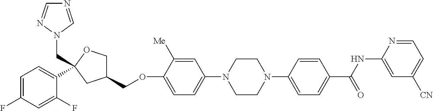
C1=C(F)C=C(F)C(C2(CN3N=CN=C3)OCC(COC3=CC=C(N4CCN(C5=CC=C(C(NC6=CC([CN])=CC=N6)=O)C=C5)CC4)C=C3[Me])C2)=C1
